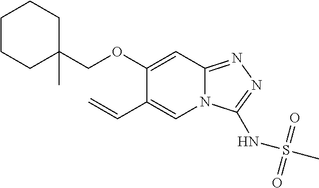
C1CCC(C)(COC2=CC3=NN=C(NS(C)(=O)=O)N3C=C2C=C)CC1
